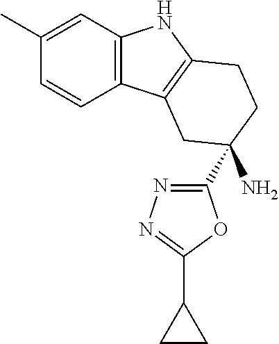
C1=C(C)C=CC2=C1NC1=C2CC(C2=NN=C(C3CC3)O2)(N)CC1
